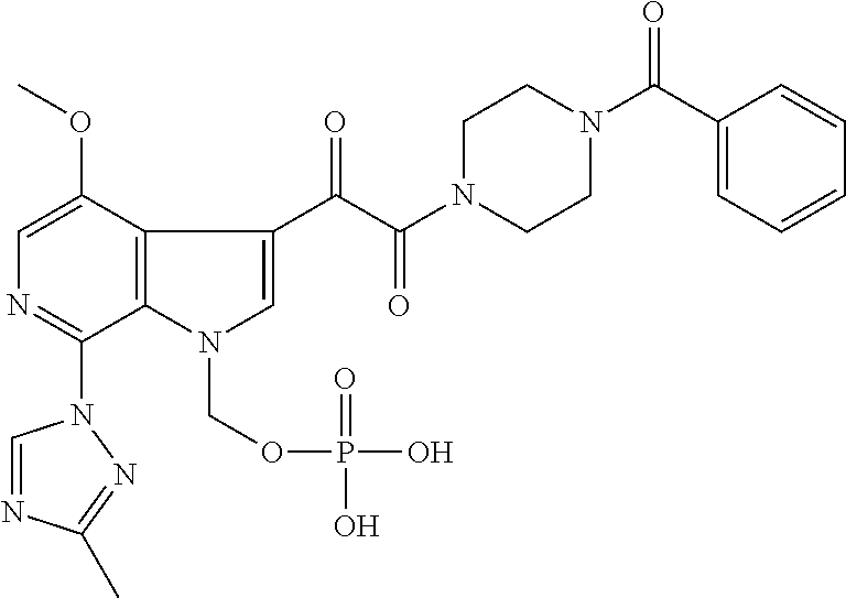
C1=C(OC)C2=C(C(N3C=NC(C)=N3)=N1)N(COP(O)(=O)O)C=C2C(C(=O)N1CCN(C(=O)C2=CC=CC=C2)CC1)=O
